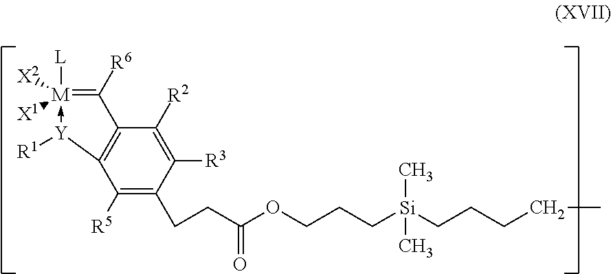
C12=C(C([R2])=C([R3])C(CCC(OCCC[Si](CCCCC)(C)C)=O)=C1[R5])C([R6])=[M]([L])([X2])([X1])-[Y]2[R1]
